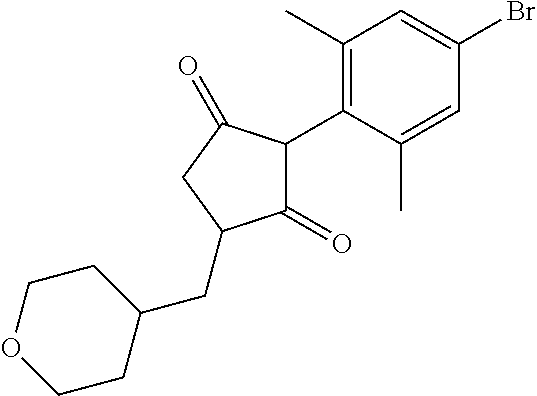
C1(=O)C(C2=C(C)C=C(Br)C=C2C)C(=O)CC1CC1CCOCC1
